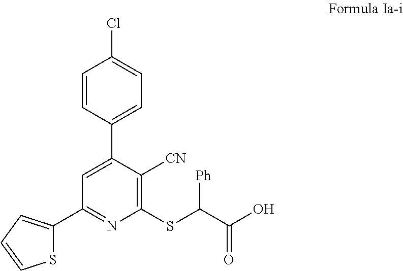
C1(C2=CC=C(Cl)C=C2)=CC(C2=CC=CS2)=NC(SC(C(O)=O)[Ph])=C1[CN]
